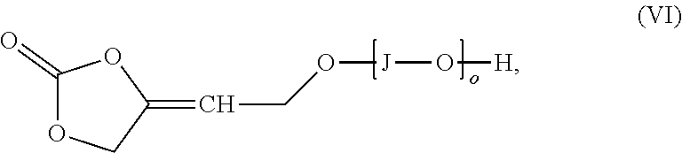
C1(=O)OCC(=CCO[J]O[H])O1
